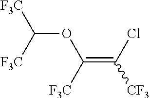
C(=C(Cl)[CF3])([F3C])OC([F3C])[F3C]
